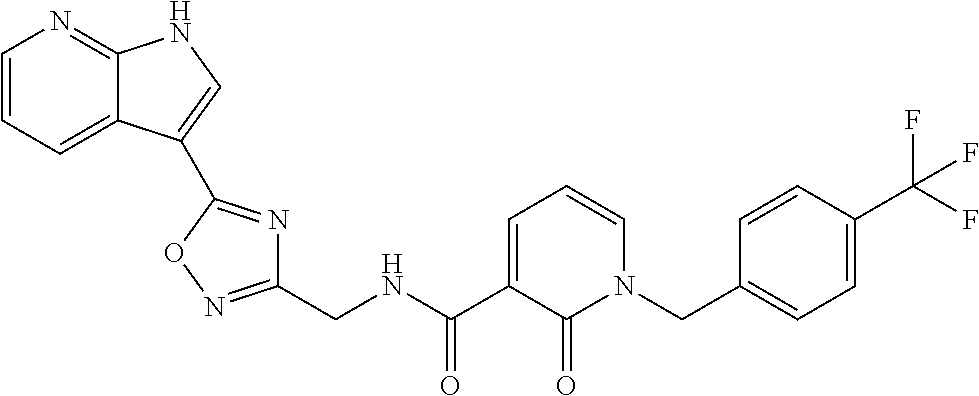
C1=CC=C2C(=N1)NC=C2C1=NC(CNC(C2=CC=CN(CC3=CC=C(C(F)(F)F)C=C3)C2=O)=O)=NO1
